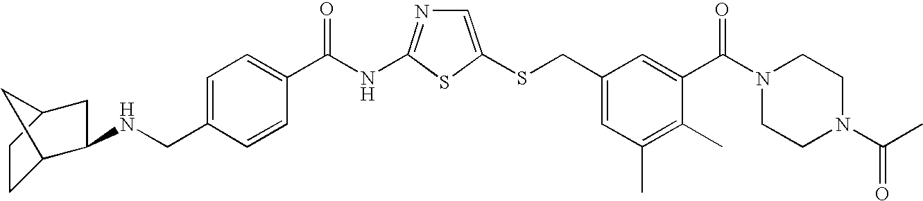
C1=C(SCC2=CC(C)=C(C)C(C(N3CCN(C(=O)C)CC3)=O)=C2)SC(NC(=O)C2=CC=C(CNC3C4CCC(C3)C4)C=C2)=N1
